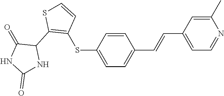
C1=CC(SC2=C(C3C(=O)NC(=O)N3)SC=C2)=CC=C1C=CC1=CC=NC(C)=C1
